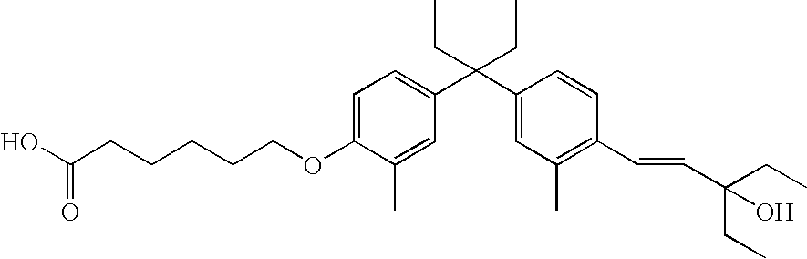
C1=C(OCCCCCC(O)=O)C(C)=CC(C(C2=CC(C)=C(C=CC(O)(CC)CC)C=C2)(CC)CC)=C1
